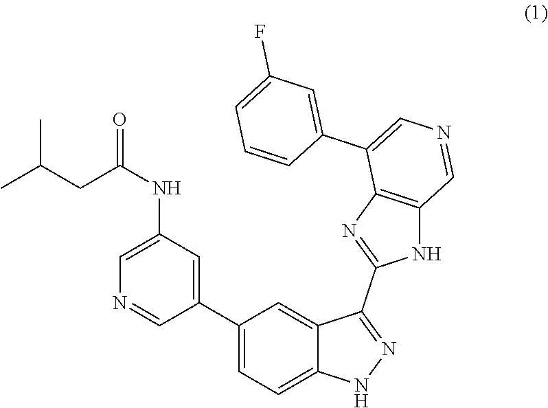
C1(C2=CC(NC(=O)CC(C)C)=CN=C2)=CC=C2C(=C1)C(C1=NC3=C(N1)C=NC=C3C1=CC(F)=CC=C1)=NN2
